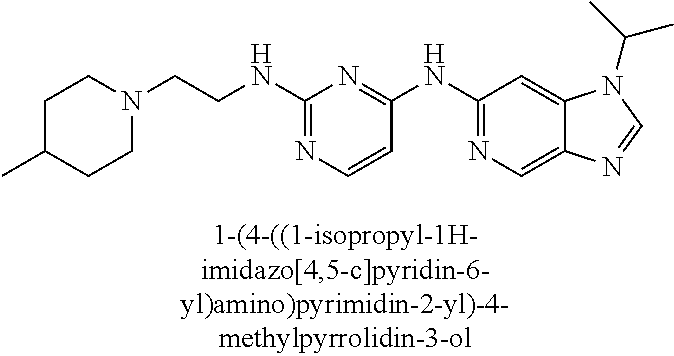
C1=CC(NC2=NC=C3C(=C2)N(C(C)C)C=N3)=NC(NCCN2CCC(C)CC2)=N1
